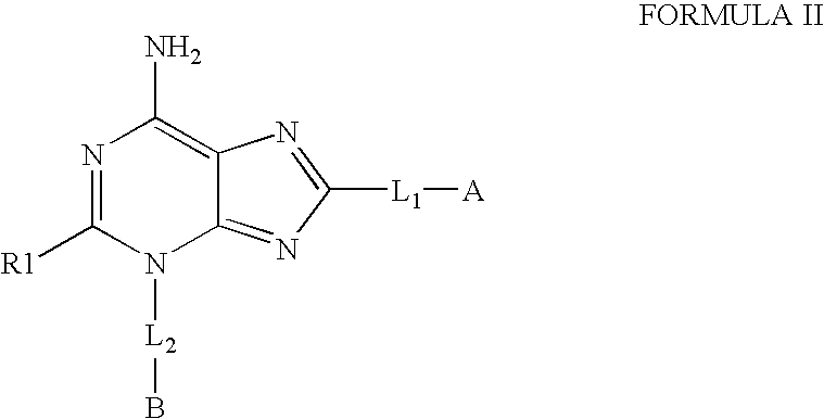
N1=C([R1])N([L2]B)C2=NC([L1][A])=NC2=C1N
